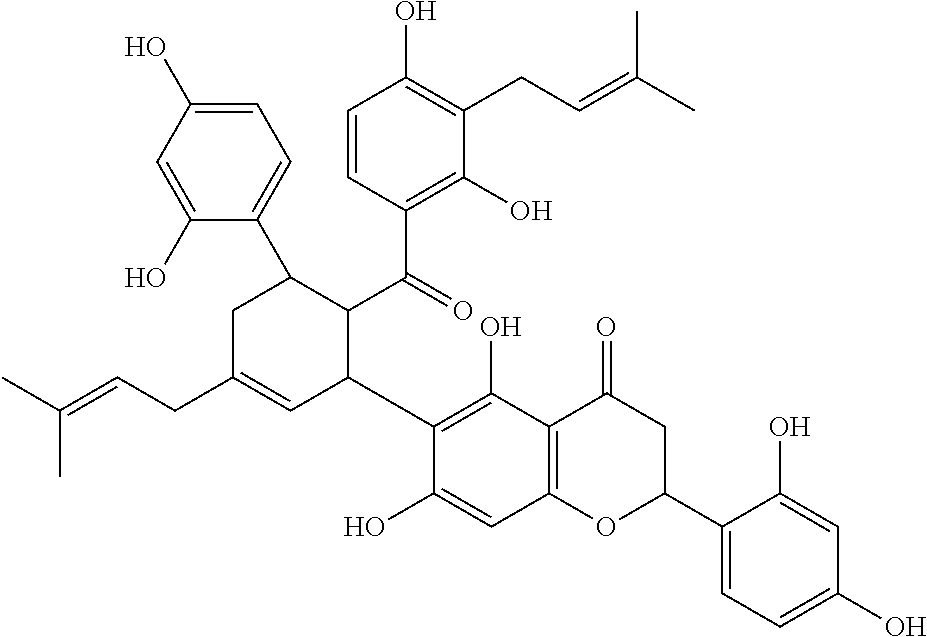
C1=C(O)C=C(O)C(C2CC(CC=C(C)C)=CC(C3=C(O)C4=C(C=C3O)OC(C3=CC=C(O)C=C3O)CC4=O)C2C(C2=C(O)C(CC=C(C)C)=C(O)C=C2)=O)=C1
